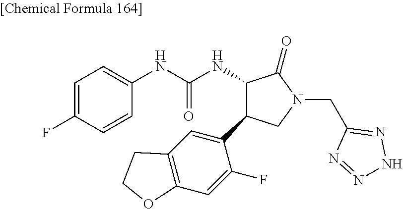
C1=C(F)C=CC(NC(NC2C(=O)N(CC3=NNN=N3)CC2C2=CC3=C(C=C2F)OCC3)=O)=C1
